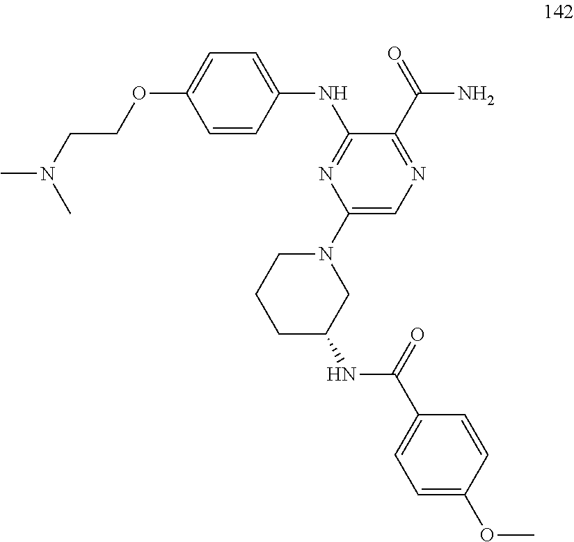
N(C1=NC(N2CCCC(NC(C3=CC=C(OC)C=C3)=O)C2)=CN=C1C(=O)N)C1=CC=C(OCCN(C)C)C=C1
